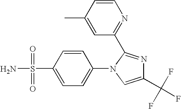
C1(C(F)(F)F)=CN(C2=CC=C(S(N)(=O)=O)C=C2)C(C2=NC=CC(C)=C2)=N1
